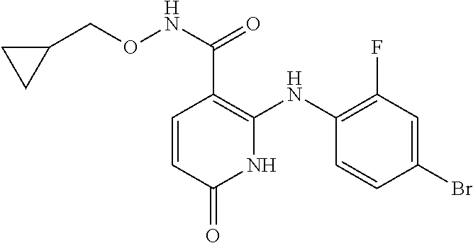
C1=CC(Br)=CC(F)=C1NC1=C(C(NOCC2CC2)=O)C=CC(=O)N1
